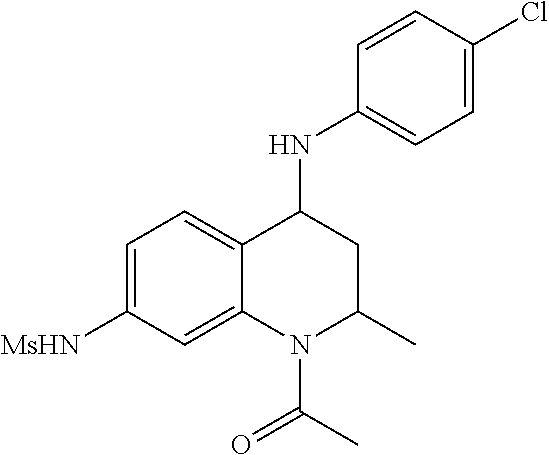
C1=C([MsHN])C=C2C(=C1)C(NC1=CC=C(Cl)C=C1)CC(C)N2C(C)=O
